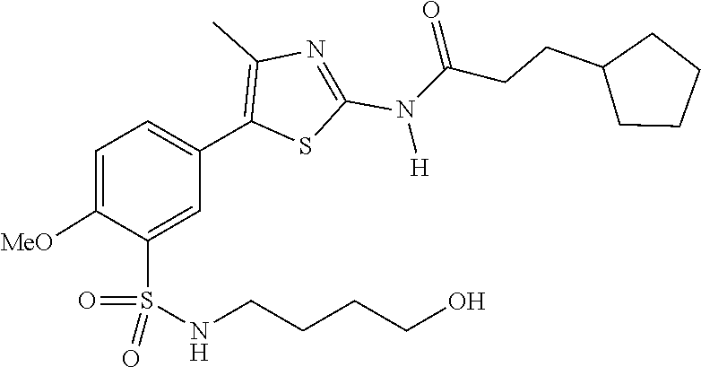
O=S(=O)(C1=CC(C2=C(C)N=C(N(C(CCC3CCCC3)=O)[H])S2)=CC=C1[MeO])NCCCCO
